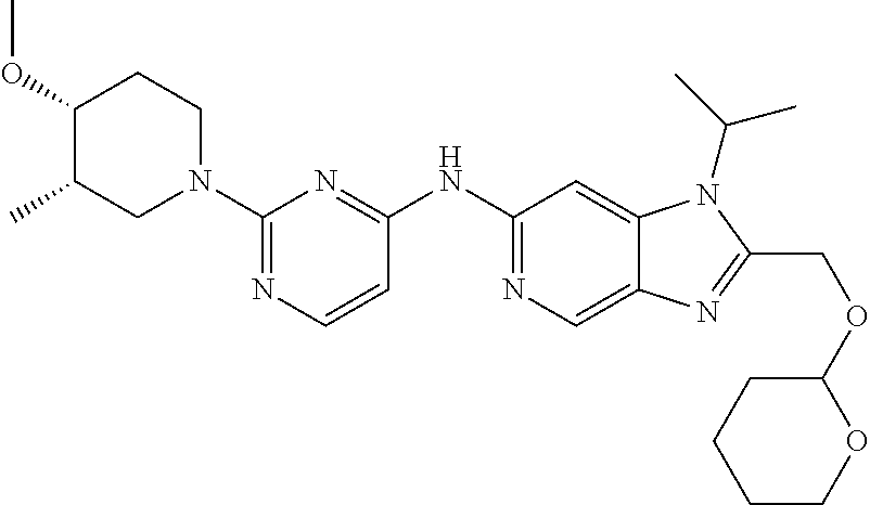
C1(OC)C(C)CN(C2=NC=CC(NC3=NC=C4C(=C3)N(C(C)C)C(COC3OCCCC3)=N4)=N2)CC1
